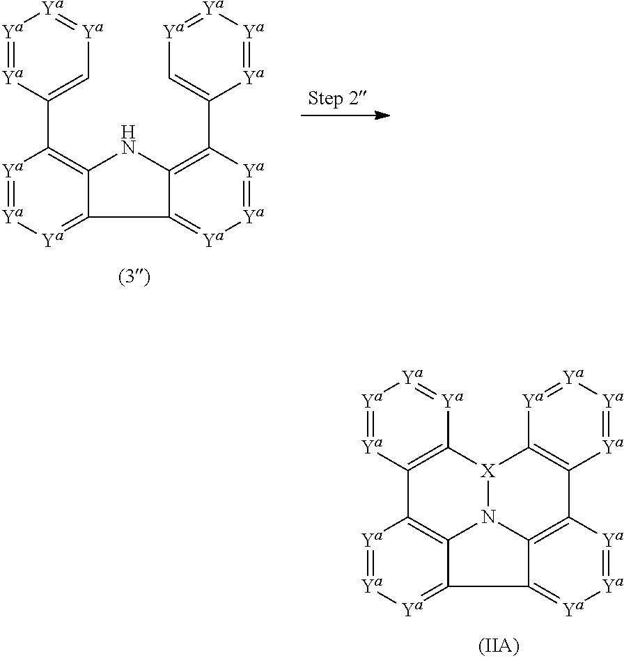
[Ya]1=[Ya]C(C2=C3C(=[Ya][Ya]=[Ya]2)C2=[Ya][Ya]=[Ya]C(C4=C[Ya]=[Ya][Ya]=[Ya]4)=C2N3)=C[Ya]=[Ya]1.[Ya]1=[Ya]C2=C([Ya]=[Ya]1)[X]1N3C4=C2[Ya]=[Ya][Ya]=C4C2=[Ya][Ya]=[Ya]C(=C32)C2=C1[Ya]=[Ya][Ya]=[Ya]2
